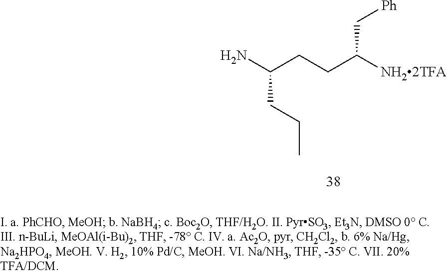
NC(CCC([NH22TFA])C[Ph])CCC
